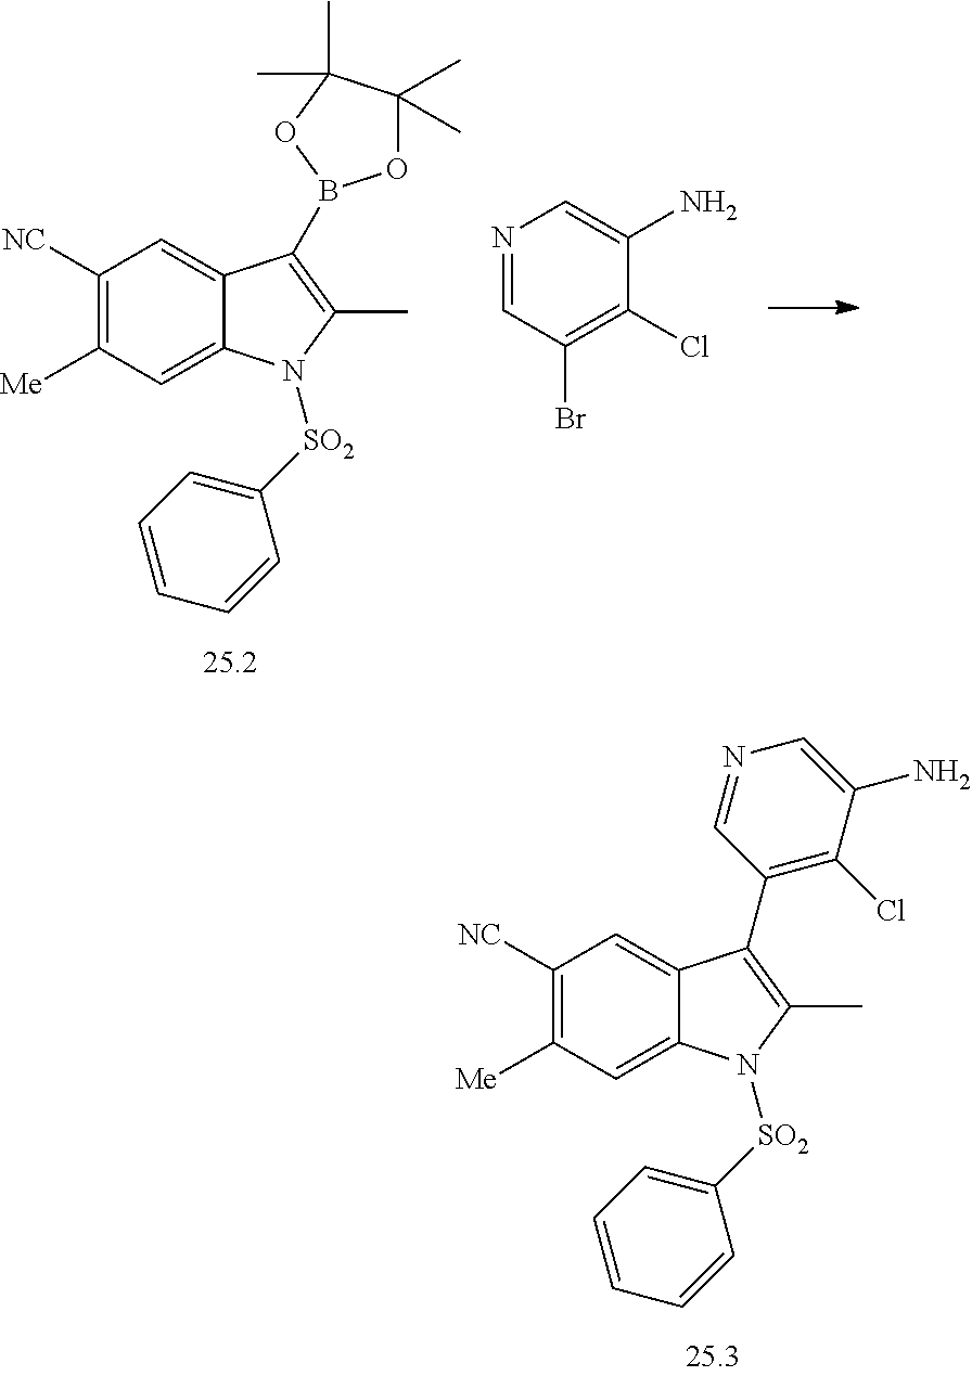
C1([NC])=C([Me])C=C2C(=C1)C(B1OC(C)(C)C(C)(C)O1)=C(C)N2[SO2]C1=CC=CC=C1.N1=CC(Br)=C(Cl)C(N)=C1.C1([NC])=C([Me])C=C2C(=C1)C(C1=C(Cl)C(N)=CN=C1)=C(C)N2[SO2]C1=CC=CC=C1
